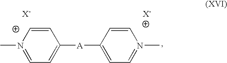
C1=CN(C)=CC=C1[A]C1=CC=N(C)C=C1
